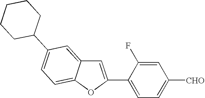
C1=C(C2=CC=C([CHO])C=C2F)OC2=CC=C(C3CCCCC3)C=C12
